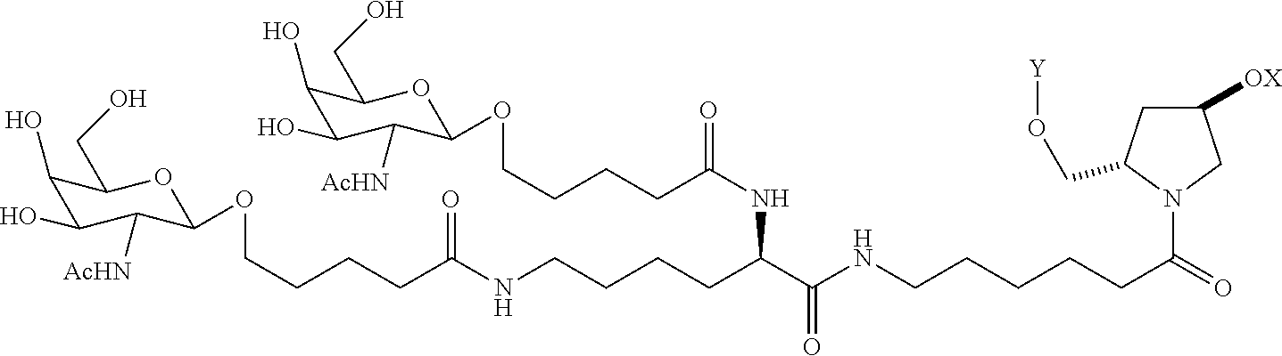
C1(O)C(O)C([AcHN])C(OCCCCC(=O)NCCCCC(NC(CCCCOC2C([AcHN])C(O)C(O)C(CO)O2)=O)C(=O)NCCCCCC(=O)N2CC([OX])CC2CO[Y])OC1CO
